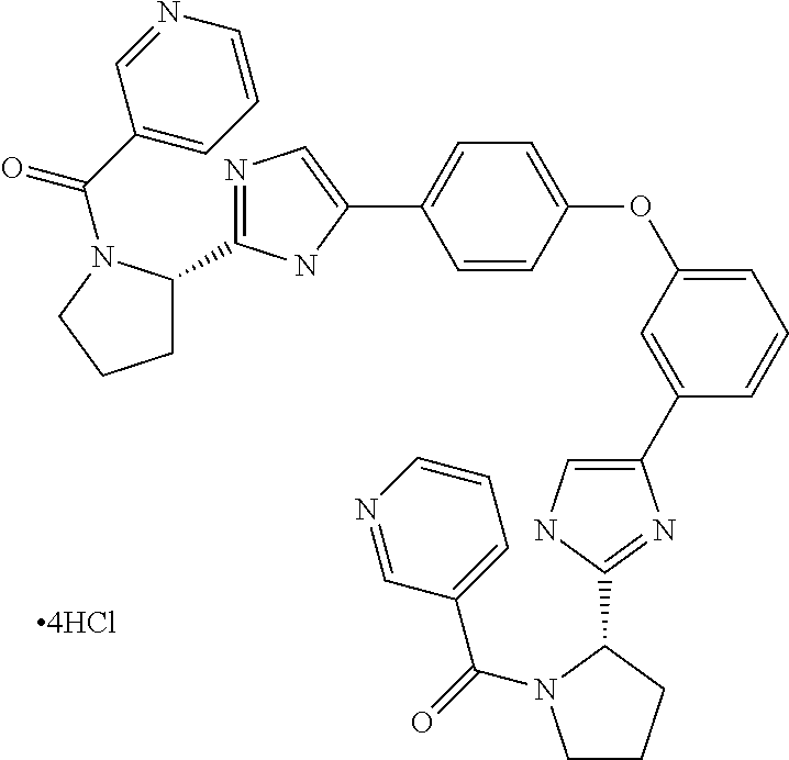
C1C(C2=NC=C(C3=CC=C(OC4=CC=CC(C5=CNC(C6CCCN6C(C6=CC=CN=C6)=O)=N5)=C4)C=C3)N2)N(C(=O)C2=CC=CN=C2)CC1
